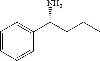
C1=CC=CC(C(CCC)N)=C1
